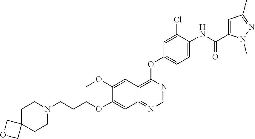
C1(OC)=CC2=C(OC3=CC=C(NC(=O)C4=CC(C)=NN4C)C(Cl)=C3)N=CN=C2C=C1OCCCN1CCC2(CC1)COC2
